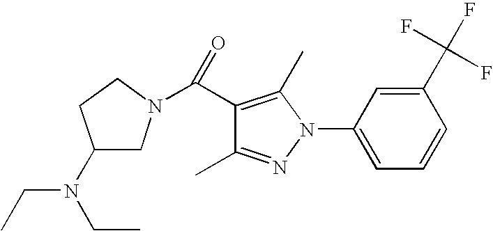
C1(C)=NN(C2=CC=CC(C(F)(F)F)=C2)C(C)=C1C(N1CC(N(CC)CC)CC1)=O
